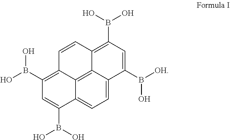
C1(B(O)O)=C2C3=C4C(=CC=C3C(B(O)O)=C1)C(B([OH])O)=CC(B(O)O)=C4C=C2
